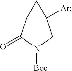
C12([Ar])C(C(=O)N([Boc])C1)C2
